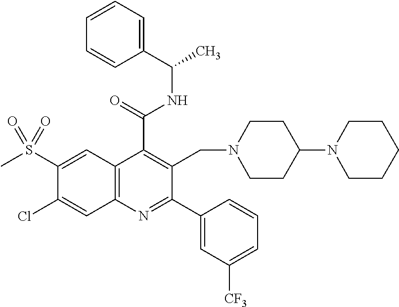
C1(C(=O)NC(C2=CC=CC=C2)C)=C(CN2CCC(N3CCCCC3)CC2)C(C2=CC([CF3])=CC=C2)=NC2=C1C=C(S(C)(=O)=O)C(Cl)=C2
